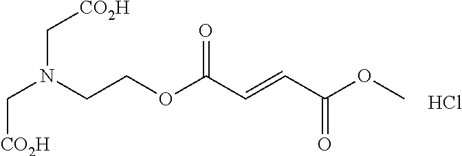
C(COC(C=CC(OC)=O)=O)N(C[CO2H])C[CO2H].Cl
